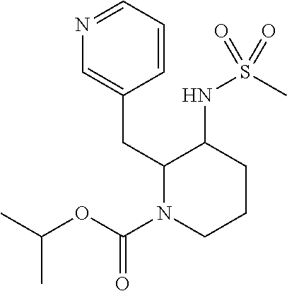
N1=CC=CC(CC2N(C(=O)OC(C)C)CCCC2NS(C)(=O)=O)=C1
